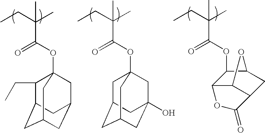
CCC(C)(C(OC12CC3CC(CC(O)(C1)C3)C2)=O)C.CCC(C)(C)C(=O)OC1C2C3C(CC1O3)C(=O)O2.O(C(C(CC)(C)C)=O)C12C(CC)C3CC(CC(C1)C3)C2
